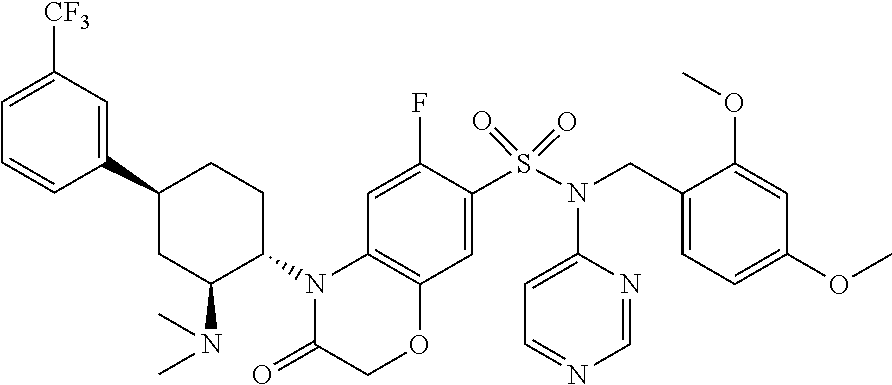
C1=NC(N(S(=O)(=O)C2=CC3=C(C=C2F)N(C2CCC(C4=CC([CF3])=CC=C4)CC2N(C)C)C(=O)CO3)CC2=CC=C(OC)C=C2OC)=CC=N1
